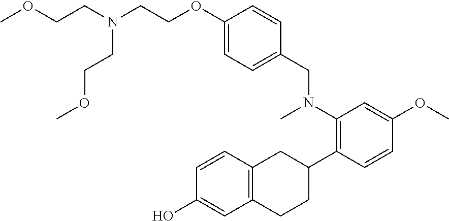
N(CCOC1=CC=C(CN(C)C2=C(C3CC4=C(CC3)C=C(O)C=C4)C=CC(OC)=C2)C=C1)(CCOC)CCOC
